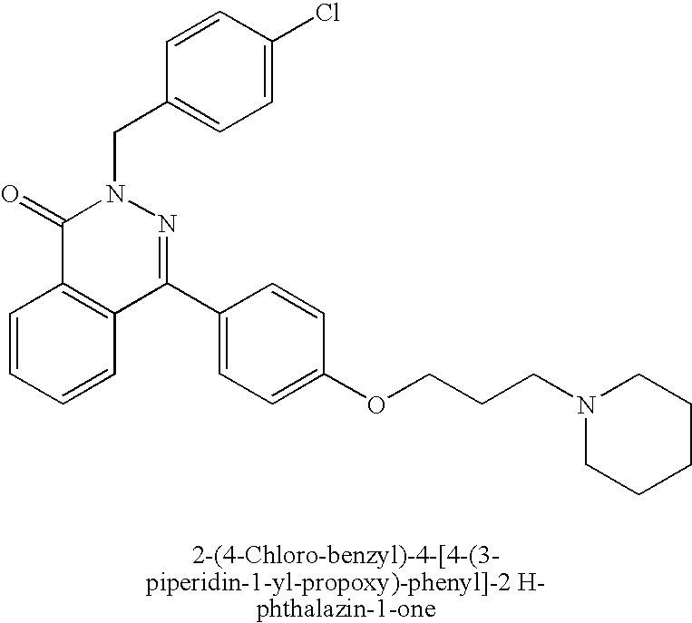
C1(=O)C2=C(C(C3=CC=C(OCCCN4CCCCC4)C=C3)=NN1CC1=CC=C(Cl)C=C1)C=CC=C2
